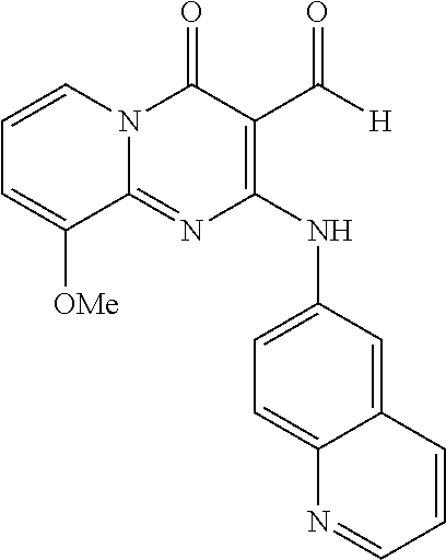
C12=NC(NC3=CC=C4C(=C3)C=CC=N4)=C(C([H])=O)C(=O)N1C=CC=C2[OMe]
